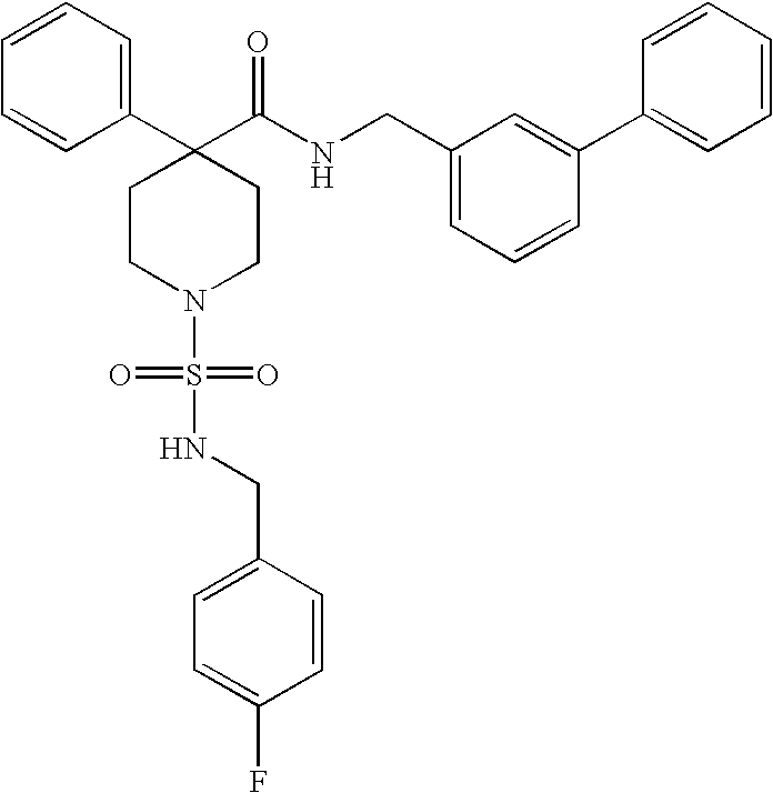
C1=CC=C(C2(C(NCC3=CC=CC(C4=CC=CC=C4)=C3)=O)CCN(S(=O)(=O)NCC3=CC=C(F)C=C3)CC2)C=C1
